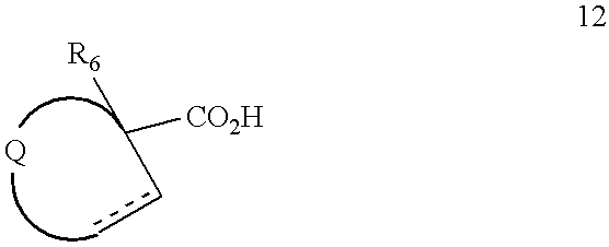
C([CO2H])(cc)[R6]
